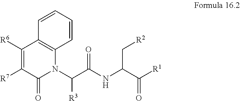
C1([R7])=C([R6])C2=C(N(C(C(=O)NC(C[R2])C([R1])=O)[R3])C1=O)C=CC=C2
